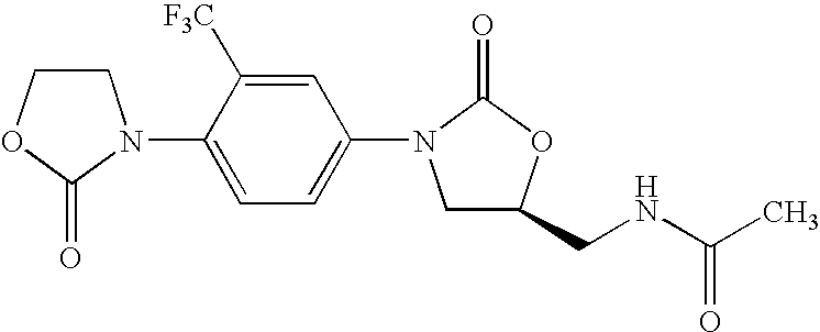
C1COC(=O)N1C1=CC=C(N2CC(CNC(C)=O)OC2=O)C=C1[F3C]
